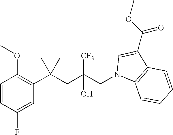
C1(F)=CC(C(CC(CN2C=C(C(OC)=O)C3=C2C=CC=C3)([CF3])O)(C)C)=C(OC)C=C1
